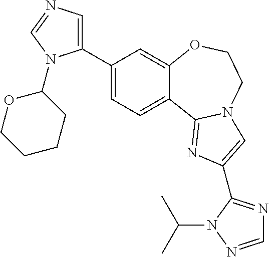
C1(C2=CN=CN2C2OCCCC2)=CC=C2C(=C1)OCCN1C2=NC(C2=NC=NN2C(C)C)=C1
